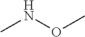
O(C)NC
